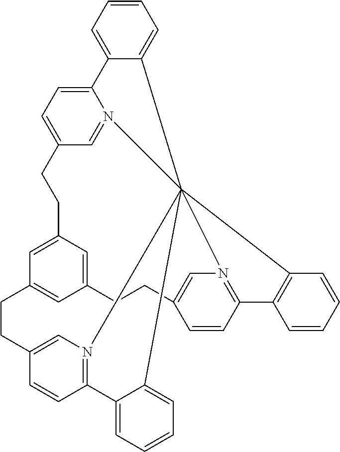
C1=C2C(=CC=C1)C1345N6=CC(=CC=C26)CCC2=CC(=CC(=C2)CCC2=CN1=C(C=C2)C1=C3C=CC=C1)CCC1=CN4=C(C=C1)C1=CC=CC=C51
